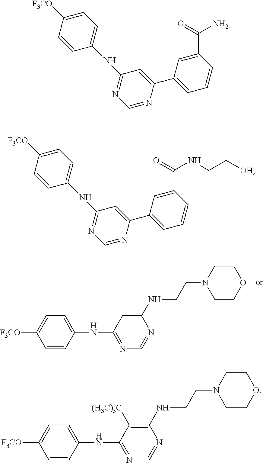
C1=CC(NC2=NC=NC(NCCN3CCOCC3)=C2)=CC=C1[F3CO].C1=CC(NC2=NC=NC(C3=CC=CC(C(=O)[NH2])=C3)=C2)=CC=C1[F3CO].C1=CC(NC2=NC=NC(C3=CC=CC(C(=O)NCC[OH])=C3)=C2)=CC=C1[F3CO].C1=CC(NC2=NC=NC(NCCN3CCOCC3)=C2[(H3C)3C])=CC=C1[F3CO]
